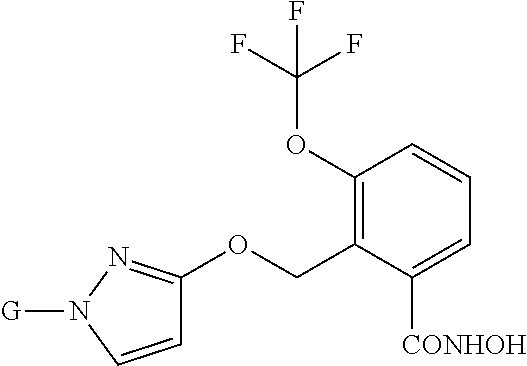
C1(OC(F)(F)F)=C(COC2=NN([G])C=C2)C([CONHOH])=CC=C1
